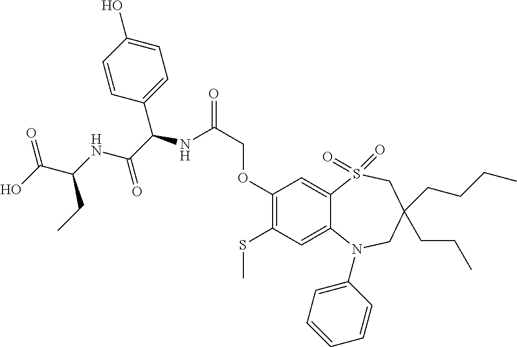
C(C(NC(C(O)=O)CC)=O)(NC(COC1=C(SC)C=C2C(=C1)S(=O)(=O)CC(CCC)(CCCC)CN2C1=CC=CC=C1)=O)C1=CC=C(O)C=C1
